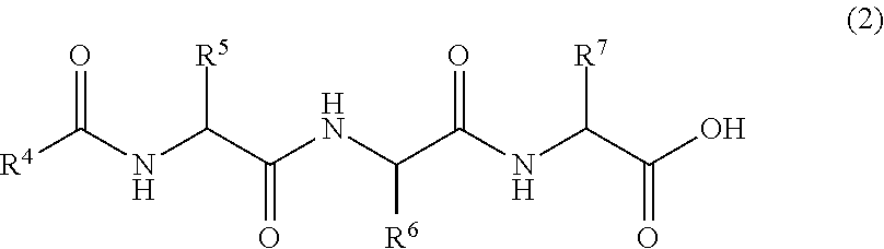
[R4]C(NC(C(=O)NC([R6])C(NC(C(O)=O)[R7])=O)[R5])=O
